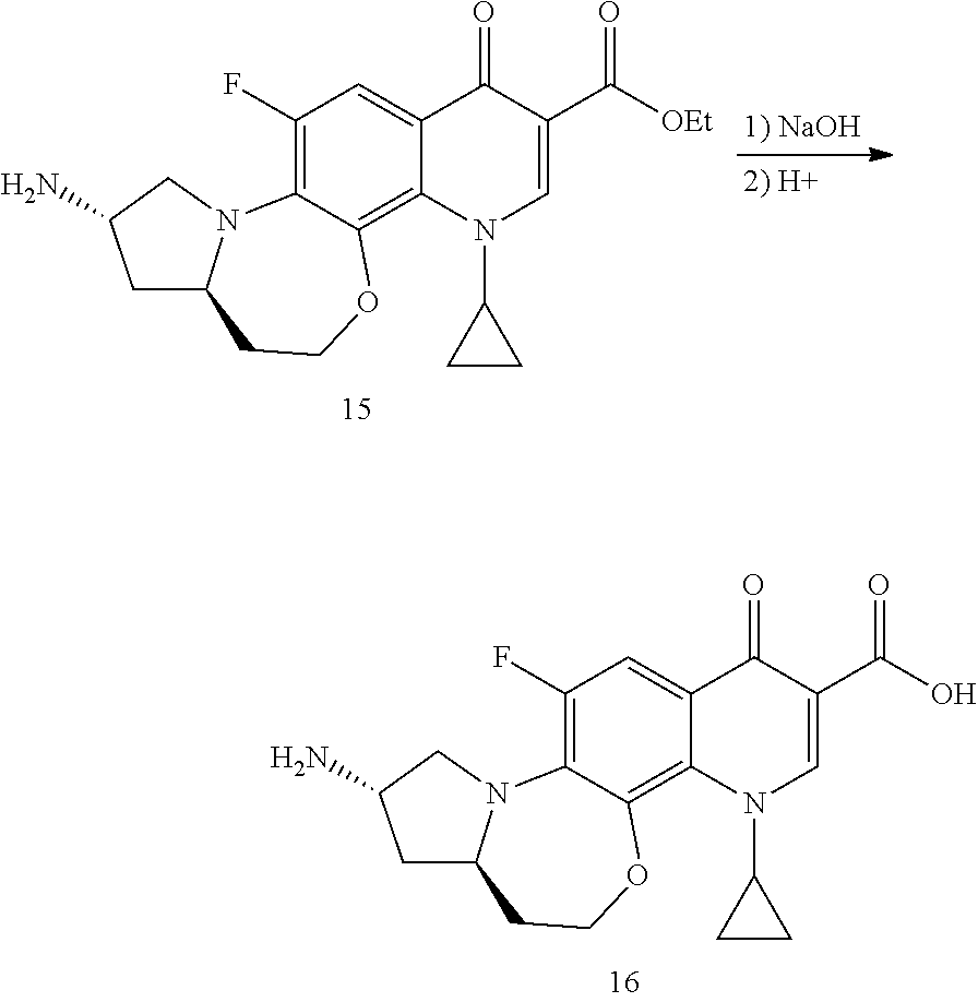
C1(F)=C2C(=C3C(=C1)C(=O)C(C(O)=O)=CN3C1CC1)OCCC1N2CC(N)C1.C1(F)=C2C(=C3C(=C1)C(=O)C(C([OEt])=O)=CN3C1CC1)OCCC1N2CC(N)C1
